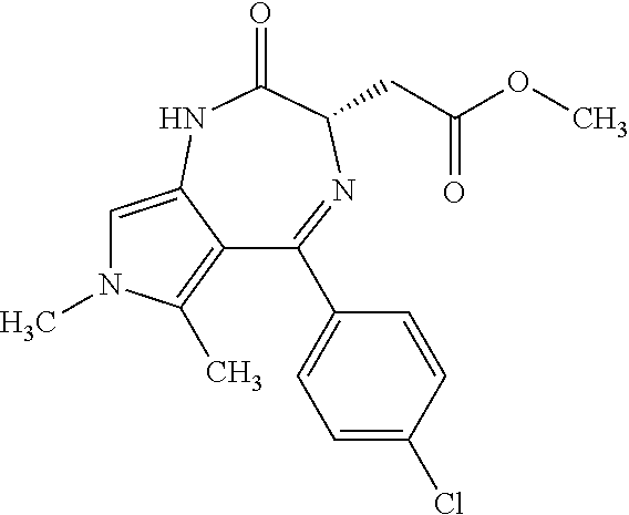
C1=C2C(=C(C)N1C)C(C1=CC=C(Cl)C=C1)=NC(CC(OC)=O)C(=O)N2
